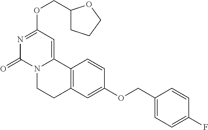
N1=C(OCC2CCCO2)C=C2N(C1=O)CCC1=C2C=CC(OCC2=CC=C(F)C=C2)=C1
